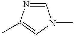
C1=NC(C)=CN1C
